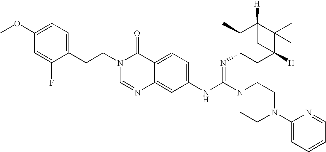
C1(CCN2C=NC3=CC(NC(N4CCN(C5=CC=CC=N5)CC4)=NC4CC5([H])C(C)(C)C([H])(C4C)C5)=CC=C3C2=O)=CC=C(OC)C=C1F
